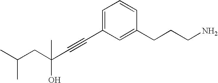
C(C(C)C)C(C#CC1=CC=CC(CCCN)=C1)(C)O
